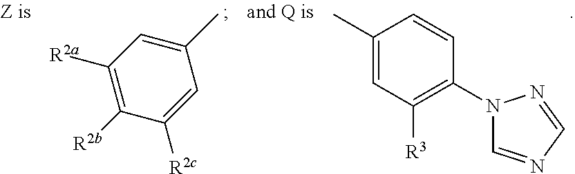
C1(C)=CC([R2a])=C([R2b])C([R2c])=C1.C1([R3])=C(N2C=NC=N2)C=CC(C)=C1
